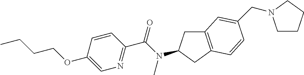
C1(OCCCC)=CN=C(C(=O)N(C)C2CC3=C(C2)C=CC(CN2CCCC2)=C3)C=C1
